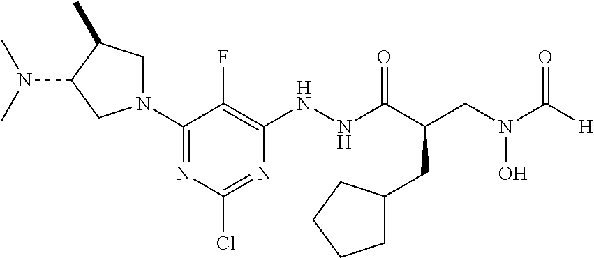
N1(C2=NC(Cl)=NC(NNC(C(CN(C([H])=O)O)CC3CCCC3)=O)=C2F)CC(C)C(N(C)C)C1
